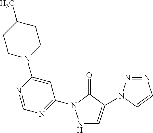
N1C=C(N2N=NC=C2)C(=O)N1C1=NC=NC(N2CCC(C)CC2)=C1
